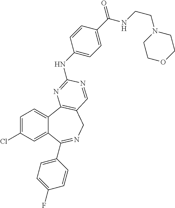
C1=C(Cl)C=C2C(=C1)C1=C(CN=C2C2=CC=C(F)C=C2)C=NC(NC2=CC=C(C(NCCN3CCOCC3)=O)C=C2)=N1
